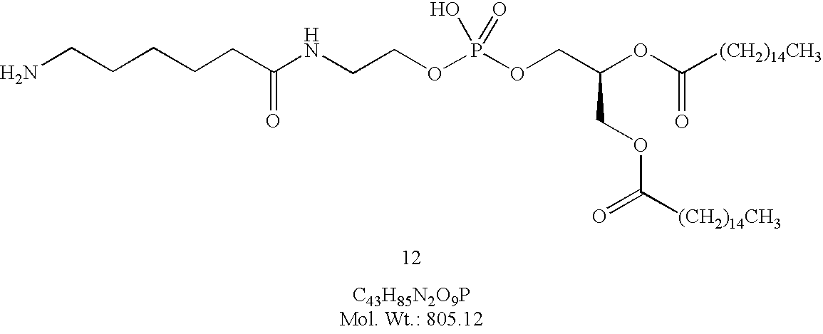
NCCCCCC(NCCOP(OCC(OC([(CH2)14CH3])=O)COC(=O)[(CH2)14CH3])(O)=O)=O
